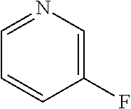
C1=NC=C(F)C=C1
